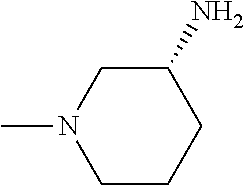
C1(N)CN(C)CCC1
